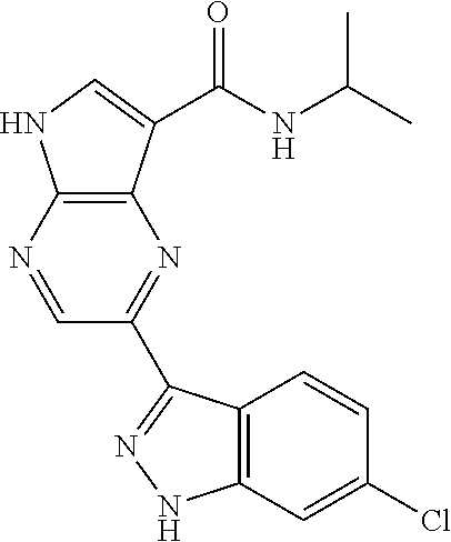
N1=CC(C2=NNC3=C2C=CC(Cl)=C3)=NC2=C1NC=C2C(NC(C)C)=O
